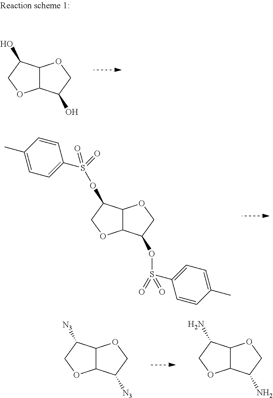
C12C(C(O)CO1)OCC2O.C12C(C(OS(C3=CC=C(C)C=C3)(=O)=O)CO1)OCC2OS(C1=CC=C(C)C=C1)(=O)=O.C12C(C([N3])CO1)OCC2[N3].C12C(C(N)CO1)OCC2N
